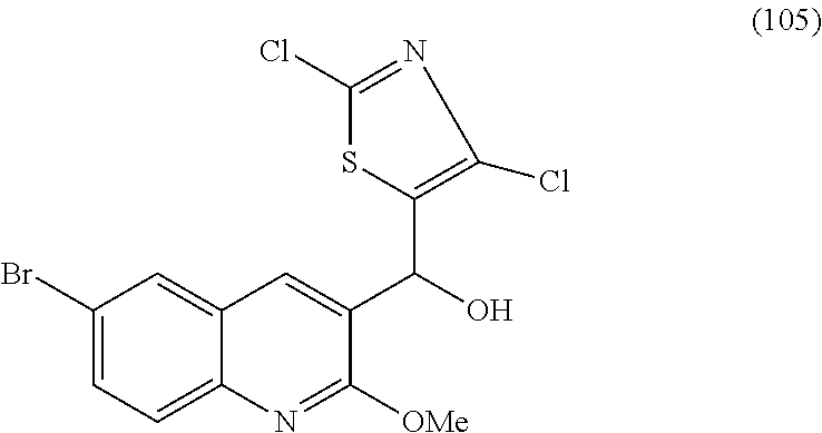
C1(Br)=CC=C2C(=C1)C=C(C(C1=C(Cl)N=C(Cl)S1)O)C([OMe])=N2
